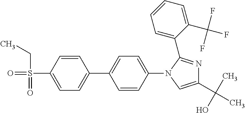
C1=C(S(CC)(=O)=O)C=CC(C2=CC=C(N3C=C(C(C)(O)C)N=C3C3=CC=CC=C3C(F)(F)F)C=C2)=C1
